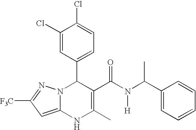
C1(Cl)=CC(C2N3C(=CC([F3C])=N3)NC(C)=C2C(N([H])C(C2=CC=CC=C2)C)=O)=CC=C1Cl
